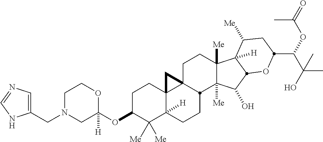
C1(CN2CC(OC3C([Me])([Me])C4([H])C5(CC3)C3(CCC6([Me])C([Me])(C(O)C7C6([H])C([Me])CC(C(C(C)(C)O)OC(C)=O)O7)C3CC4)C5)([H])OCC2)=CN=CN1
